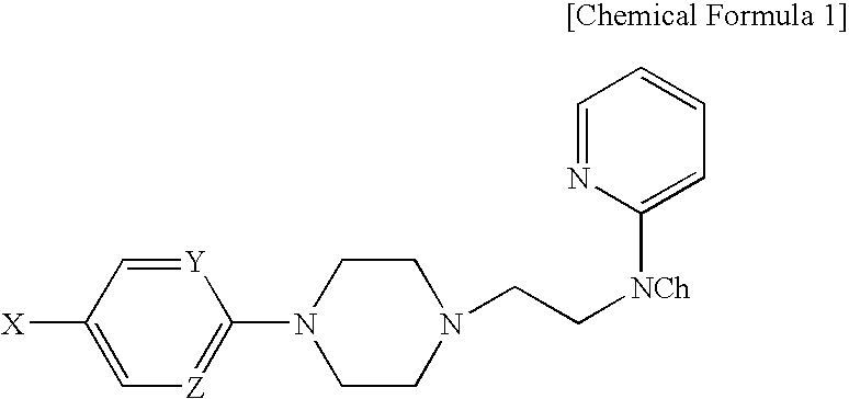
C1([X])=C[Z]=C(N2CCN(CC[NCh]C3=CC=CC=N3)CC2)[Y]=C1
